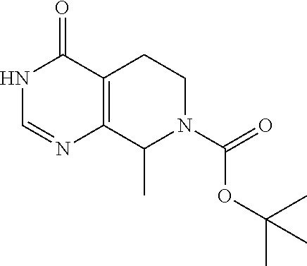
N1C=NC2=C(C1=O)CCN(C(=O)OC(C)(C)C)C2C
